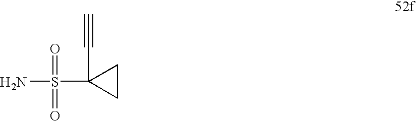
S(N)(C1(C#C)CC1)(=O)=O
